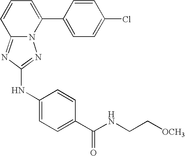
C12=NC(NC3=CC=C(C(NCC[OCH3])=O)C=C3)=NN1C(C1=CC=C(Cl)C=C1)=CC=C2
